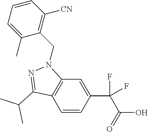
C1=CC(C(C(=O)O)(F)F)=CC2=C1C(C(C)C)=NN2CC1=C([CN])C=CC=C1C
